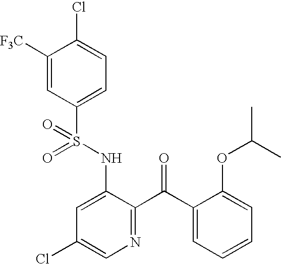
C1([F3C])=CC(S(NC2=CC(Cl)=CN=C2C(C2=CC=CC=C2OC(C)C)=O)(=O)=O)=CC=C1Cl
